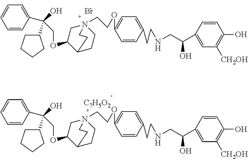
C1=CC(C(O)(C2CCCC2)COC2C3CCN(CCOC4=CC=C(CCNCC(C5=CC([CH2OH])=C(O)C=C5)O)C=C4)(C2)CC3)=CC=C1.[C7H5O2].Br.C1=CC(C(O)(C2CCCC2)COC2C3CCN(CCOC4=CC=C(CCNCC(C5=CC([CH2OH])=C(O)C=C5)O)C=C4)(C2)CC3)=CC=C1
